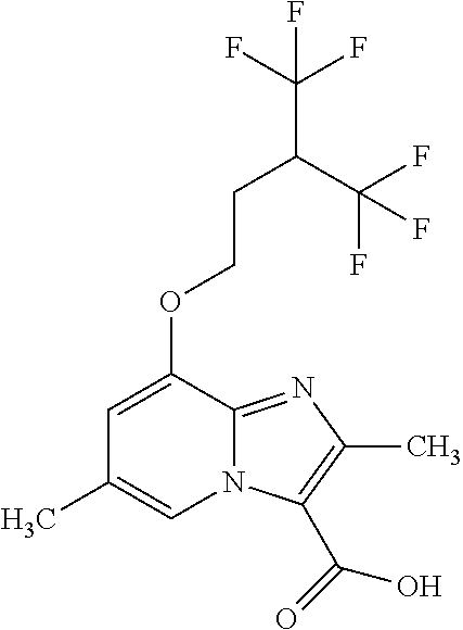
C(C(F)(F)F)(CCOC1=CC(C)=CN2C1=NC(C)=C2C(=O)O)C(F)(F)F
